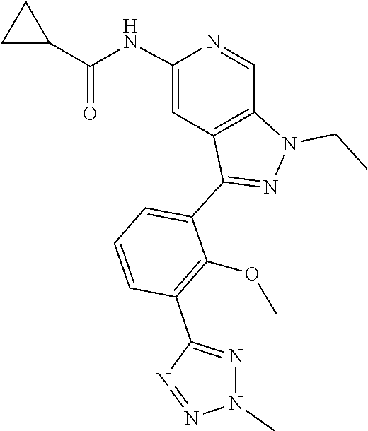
N1=NC(C2=C(OC)C(C3=NN(CC)C4=C3C=C(NC(=O)C3CC3)N=C4)=CC=C2)=NN1C
